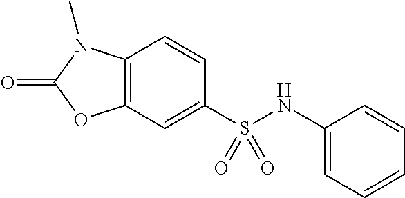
C1=CC2=C(C=C1S(NC1=CC=CC=C1)(=O)=O)OC(=O)N2C
